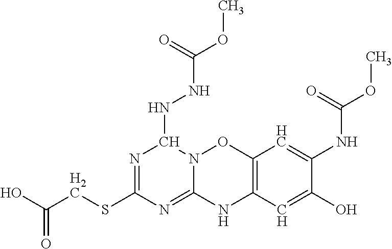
OC(CSC1=NC(NNC(OC)=O)N2C(=N1)NC1=C(O2)C=C(NC(=O)OC)C(O)=C1)=O
